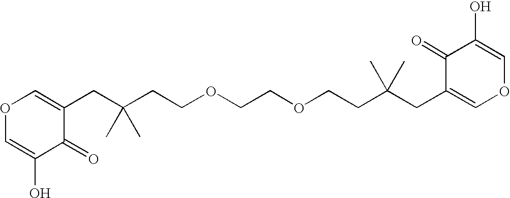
O1C=C(O)C(=O)C(CC(CCOCCOCCC(CC2=COC=C(O)C2=O)(C)C)(C)C)=C1
